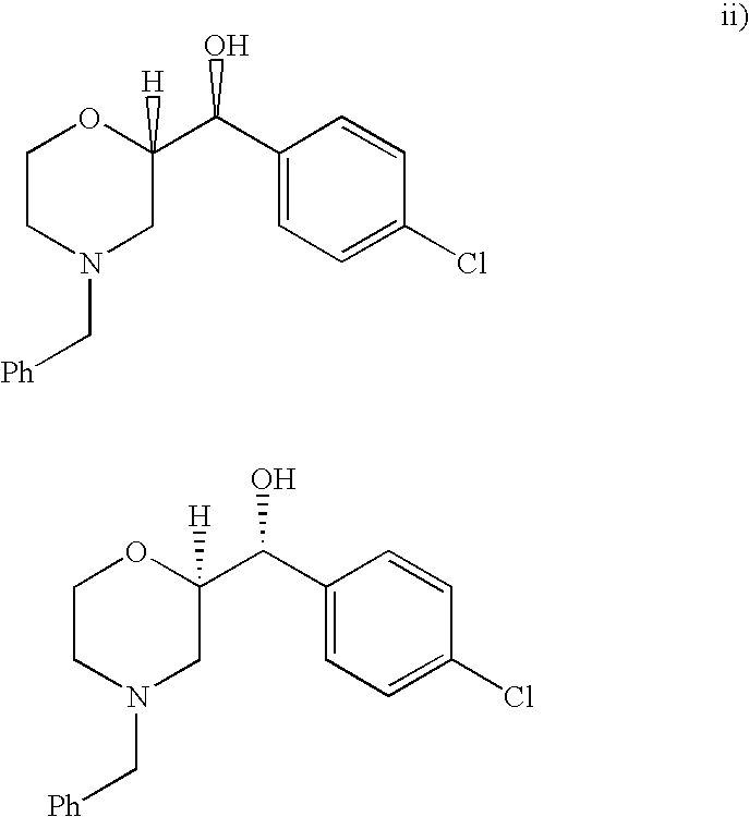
C1CN(C[Ph])CC(C(C2=CC=C(Cl)C=C2)O)([H])O1.C1CN(C[Ph])CC(C(C2=CC=C(Cl)C=C2)O)([H])O1
